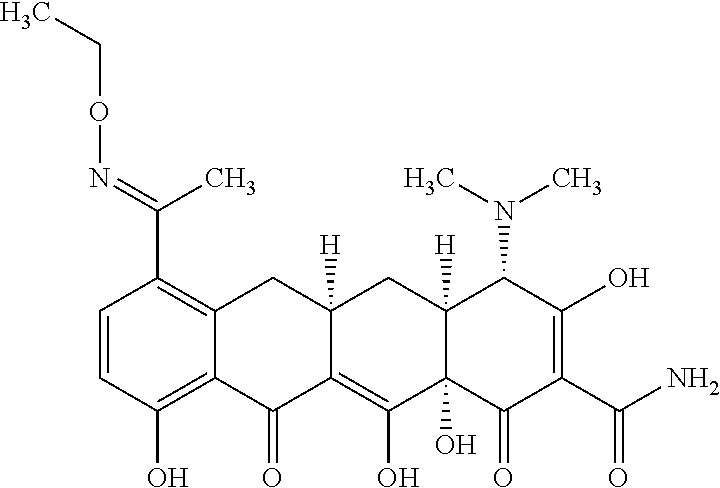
C1=CC(O)=C2C(=C1C(=NOCC)C)CC1([H])C(=C(O)C3(O)C([H])(C1)C(N(C)C)C(O)=C(C(N)=O)C3=O)C2=O
